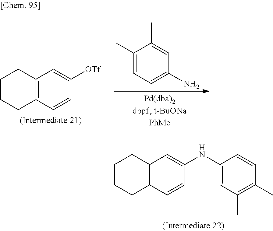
C12=C(C=CC([OTf])=C1)CCCC2.C1(C)=CC=C(N)C=C1C.C12=C(C=CC(NC3=CC(C)=C(C)C=C3)=C1)CCCC2
